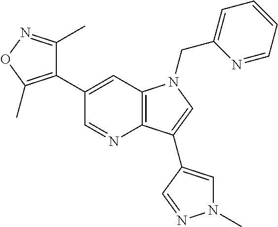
C1(C2=CC3=C(N=C2)C(C2=CN(C)N=C2)=CN3CC2=CC=CC=N2)=C(C)ON=C1C
